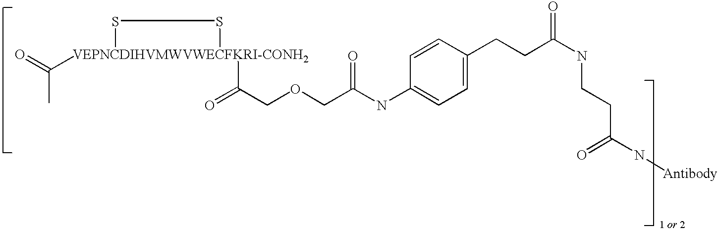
CC(=O)[VEPNCDIHVMWVWECFKRI-CONH2]1(C(=O)COCC(NC2=CC=C(CCC(NCCC(=O)N[Antibody])=O)C=C2)=O)SS1
